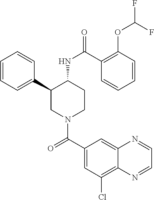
C1=CC=C(C2CN(C(C3=CC(Cl)=C4C(=C3)N=CC=N4)=O)CCC2NC(=O)C2=C(OC(F)F)C=CC=C2)C=C1
